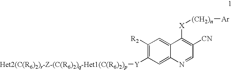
C1([R2])=C([Y][Het2(C(R6)2)r-Z-(C(R6)2)q-Het1(C(R6)2)p])C=C2C(=C1)C([X][(CH2)n][Ar])=C([CN])C=N2
